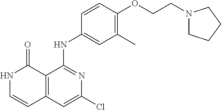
C1=CC(NC2=NC(Cl)=CC3=C2C(=O)NC=C3)=CC(C)=C1OCCN1CCCC1
